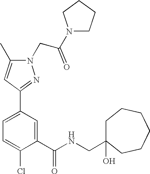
C1=C(C2=NN(CC(N3CCCC3)=O)C(C)=C2)C=C(C(NCC2(O)CCCCCC2)=O)C(Cl)=C1
